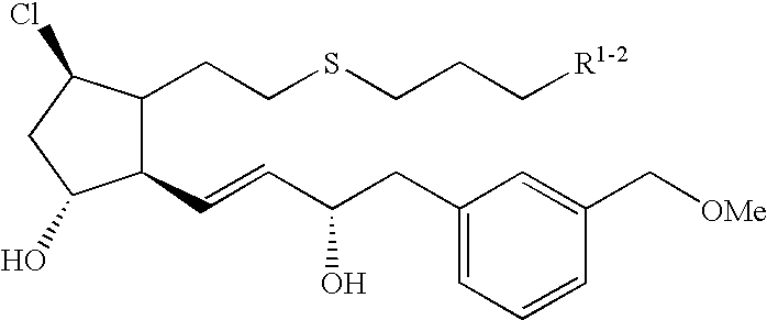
C1(C=CC(CC2=CC=CC(C[OMe])=C2)O)C(CCSCCC[R1-2])C(Cl)CC1O
